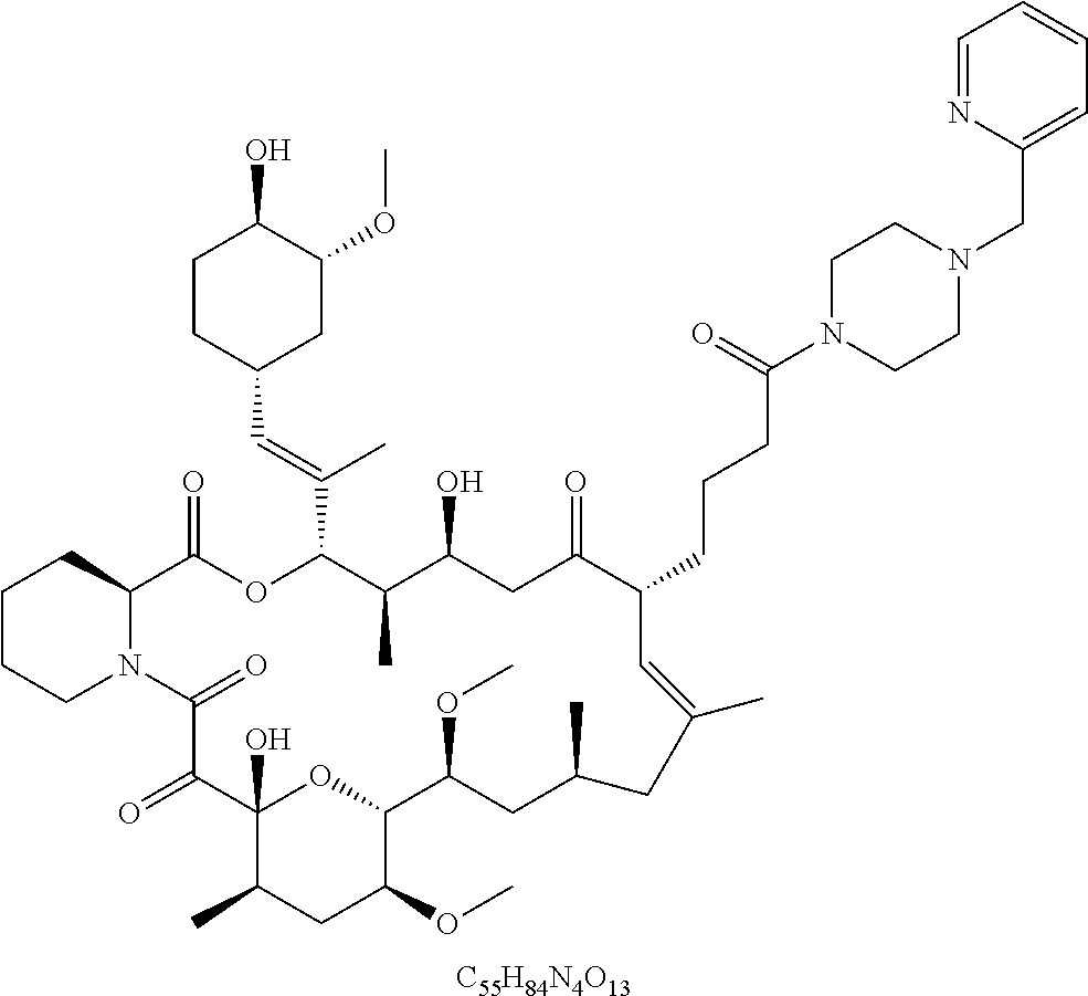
[C55H84N4O13].C1CCN2C(C1)C(=O)OC(C(=CC1CC(OC)C(O)CC1)C)C(C)C(O)CC(=O)C(CCCC(=O)N1CCN(CC3=CC=CC=N3)CC1)C=C(C)CC(C)CC(OC)C1OC(O)(C(=O)C2=O)C(C)CC1OC
